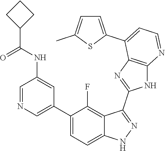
C1=NC=C(C2=CC=C3C(=C2F)C(C2=NC4=C(N2)N=CC=C4C2=CC=C(C)S2)=NN3)C=C1NC(=O)C1CCC1
